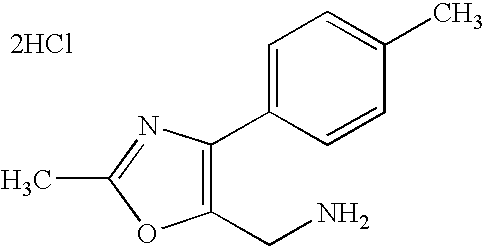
C1(CN)=C(C2=CC=C(C)C=C2)N=C(C)O1.[2HCl]
